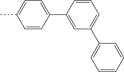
C1=CC(C2=CC(C3=CC=CC=C3)=CC=C2)=CC=C1C
